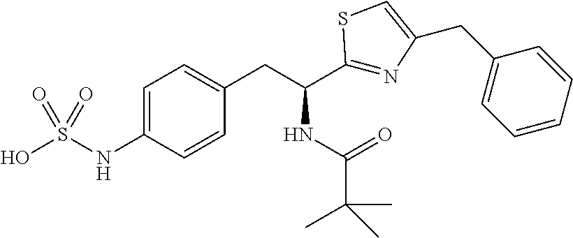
C1=C(NS(O)(=O)=O)C=CC(CC(C2=NC(CC3=CC=CC=C3)=CS2)NC(C(C)(C)C)=O)=C1
